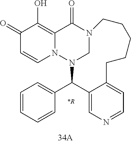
N12CN(C(C3=CC=CC=C3)C3=CN=CC=C3CCCCC1)N1C=CC(=O)C(O)=C1C2=O
